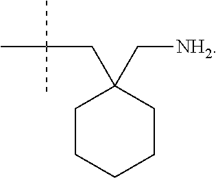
C1CCCCC1(CC(C)(C)C)C[NH2]
